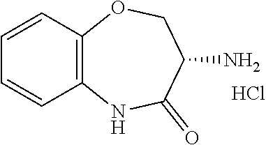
C1=CC2=C(C=C1)NC(=O)C(N)CO2.Cl
